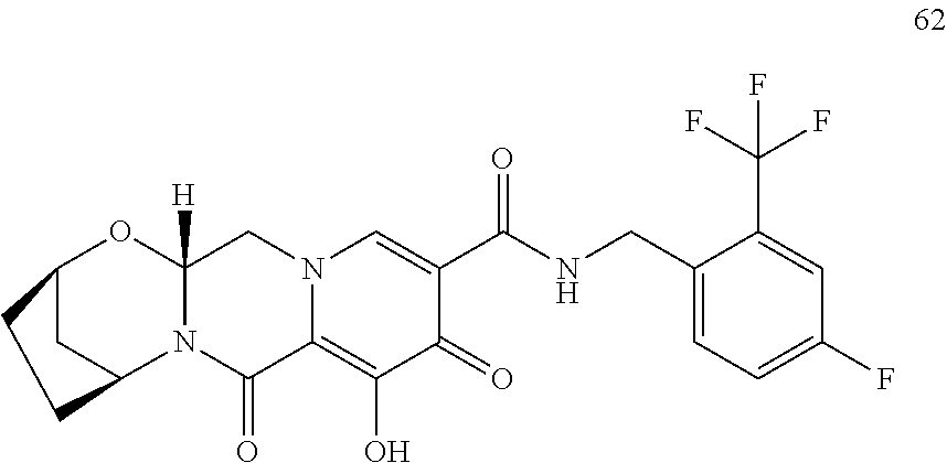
N12C(=O)C3=C(O)C(=O)C(C(NCC4=CC=C(F)C=C4C(F)(F)F)=O)=CN3CC1([H])OC1CC2CC1
